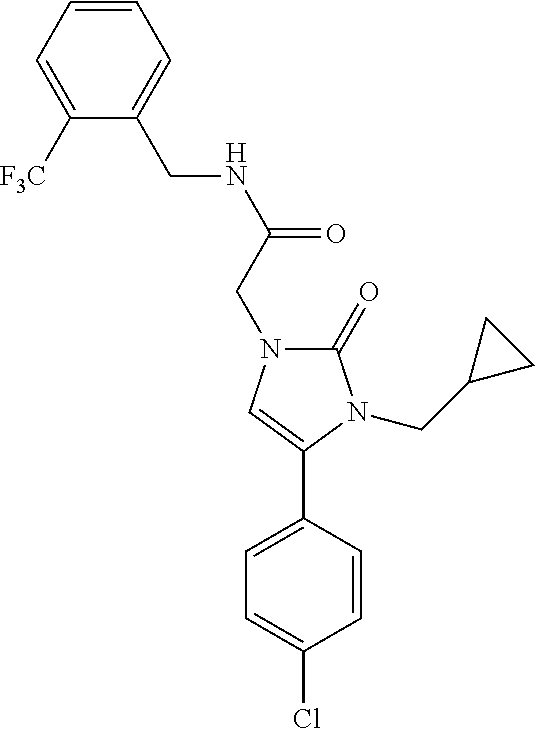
C1([F3C])=CC=CC=C1CNC(=O)CN1C(=O)N(CC2CC2)C(C2=CC=C(Cl)C=C2)=C1
